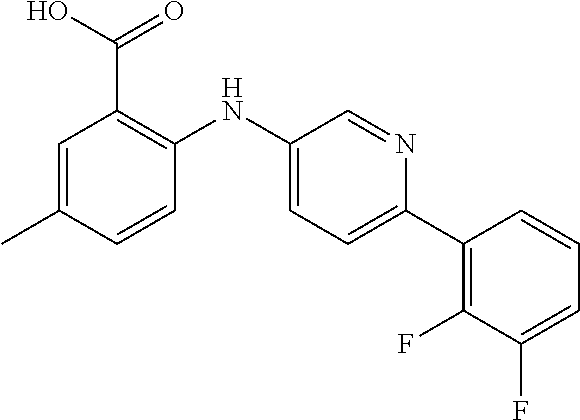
C1=C(C)C=CC(NC2=CC=C(C3=C(F)C(F)=CC=C3)N=C2)=C1C(O)=O
